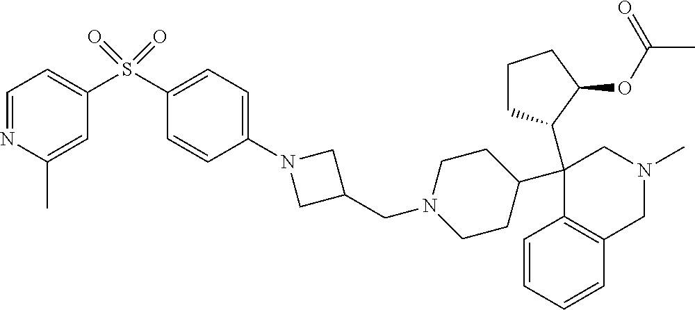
C1(C2CCN(CC3CN(C4=CC=C(S(=O)(C5=CC=NC(C)=C5)=O)C=C4)C3)CC2)(C2CCCC2OC(C)=O)C2=C(C=CC=C2)CN(C)C1
